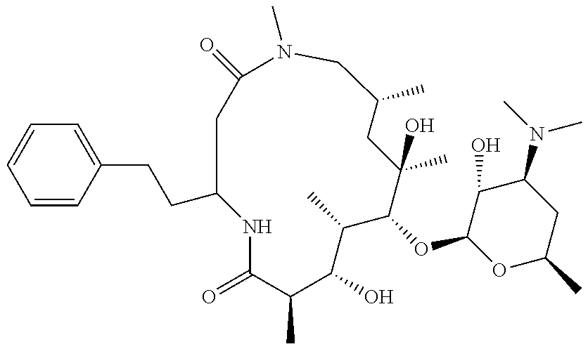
C1=CC(CCC2CC(=O)N(C)CC(C)CC(C)(O)C(OC3OC(C)CC(N(C)C)C3O)C(C)C(O)C(C)C(=O)N2)=CC=C1
